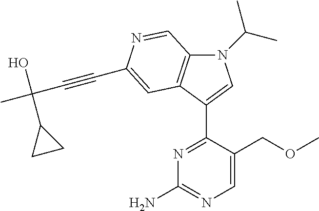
N1(C(C)C)C2=C(C(C3=NC(N)=NC=C3COC)=C1)C=C(C#CC(C)(O)C1CC1)N=C2
